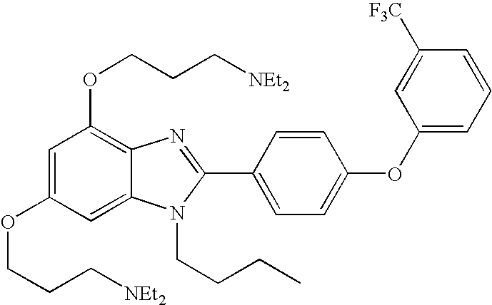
C1=C(OCCC[NEt2])C=C2C(=C1OCCC[NEt2])N=C(C1=CC=C(OC3=CC=CC([F3C])=C3)C=C1)N2CCCC
